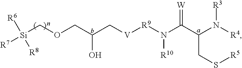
C(CS[R5])(N([R4])[R3])C(N([R10])[R9][V]CC(COC[Si]([R7])([R6])[R8])O)=[W]
